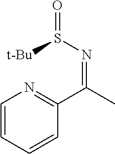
C1=CC=CC(C(C)=NS(=O)[t-Bu])=N1
